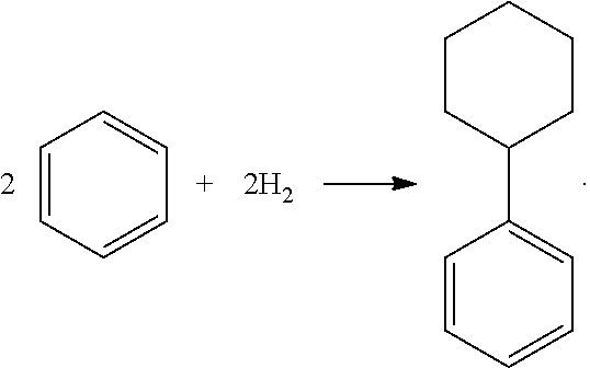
C1=CC=CC=C1.C1=CC=CC=C1C1CCCCC1
